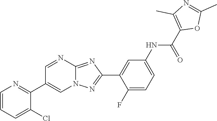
C1(F)=CC=C(NC(C2=C(C)N=C(C)O2)=O)C=C1C1=NN2C(=N1)N=CC(C1=NC=CC=C1Cl)=C2
